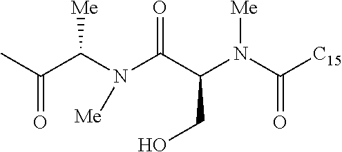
CC(C(N(C(C(N(C([C15])=O)[Me])CO)=O)[Me])[Me])=O
